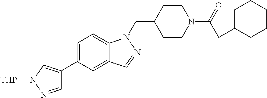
[THP]N1N=CC(C2=CC=C3C(=C2)C=NN3CC2CCN(C(=O)CC3CCCCC3)CC2)=C1
